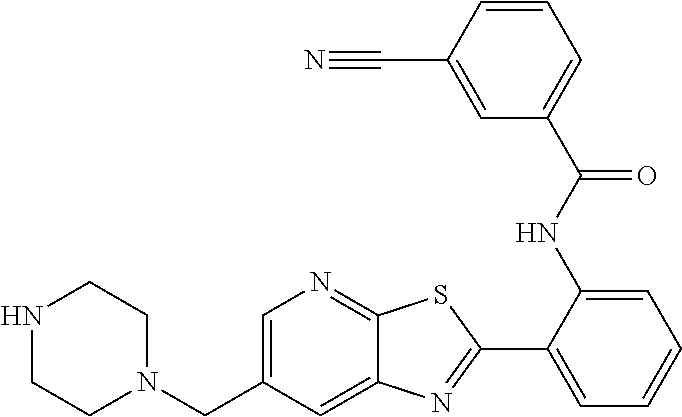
N1CCN(CC2=CN=C3C(=C2)N=C(C2=CC=CC=C2NC(C2=CC=CC(C#N)=C2)=O)S3)CC1
